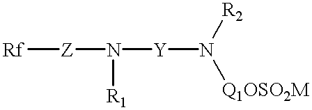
[Rf][Z]N([R1])[Y]N([R2])[Q1OSO2M]
